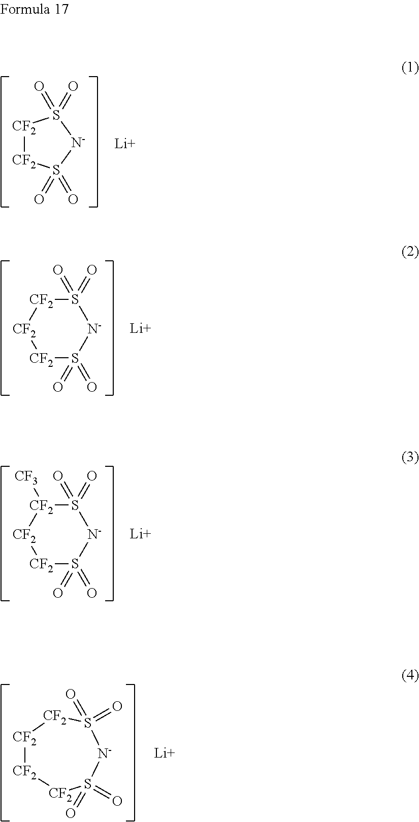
[CF2]1[CF2]S(=O)(=O)[N-]S1(=O)=O.[Li].[Li].[CF2]1S(=O)(=O)[N-]S(=O)(=O)[CF2][CF2]1.[Li].[CF2]1([CF3])S(=O)(=O)[N-]S(=O)(=O)[CF2][CF2]1.[Li].[CF2]1[CF2][CF2]S(=O)(=O)[N-]S(=O)(=O)[CF2]1
